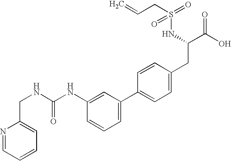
N1=CC=CC=C1CNC(NC1=CC(C2=CC=C(CC(C(O)=O)NS(CC=C)(=O)=O)C=C2)=CC=C1)=O
